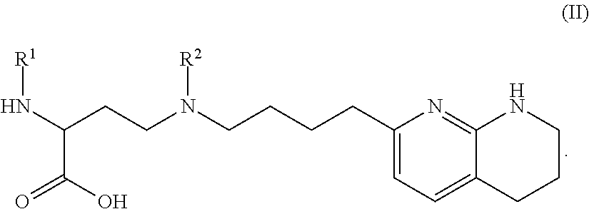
C1(CCCCN(CCC(C(O)=O)N[R1])[R2])=CC=C2C(=N1)NCCC2
